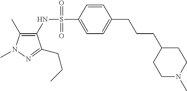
C1(C)=C(NS(C2=CC=C(CCCC3CCN(C)CC3)C=C2)(=O)=O)C(CCC)=NN1C
